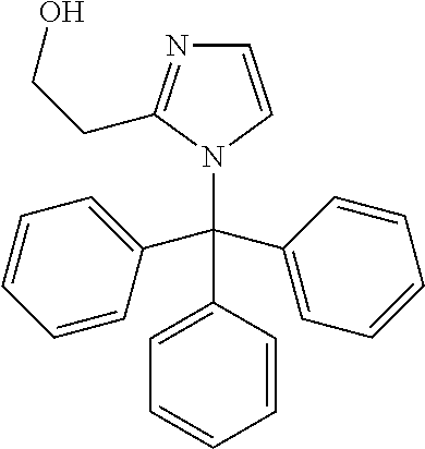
C1(C(N2C=CN=C2CCO)(C2=CC=CC=C2)C2=CC=CC=C2)=CC=CC=C1
